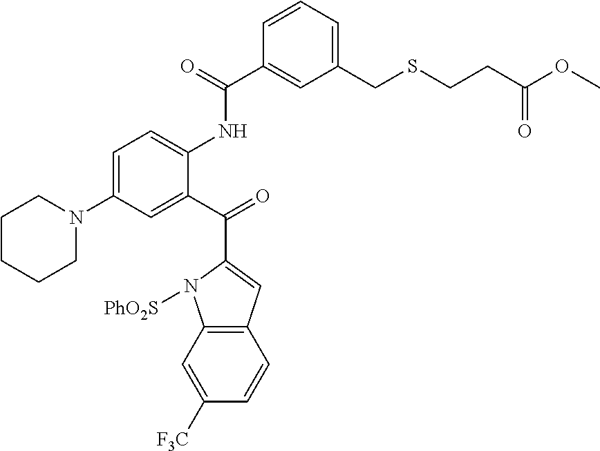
C12=C(C=C(C(C3=CC(N4CCCCC4)=CC=C3NC(C3=CC(CSCCC(OC)=O)=CC=C3)=O)=O)N1[PhO2S])C=CC([F3C])=C2
